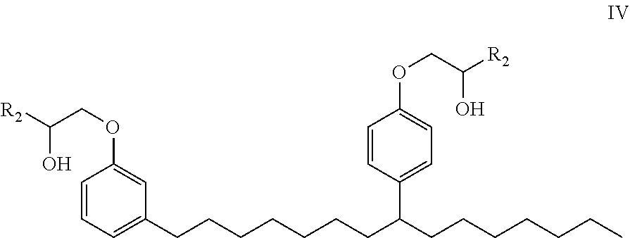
C1(CCCCCCCC(CCCCCCC)C2=CC=C(OCC(O)[R2])C=C2)=CC=CC(OCC(O)[R2])=C1
